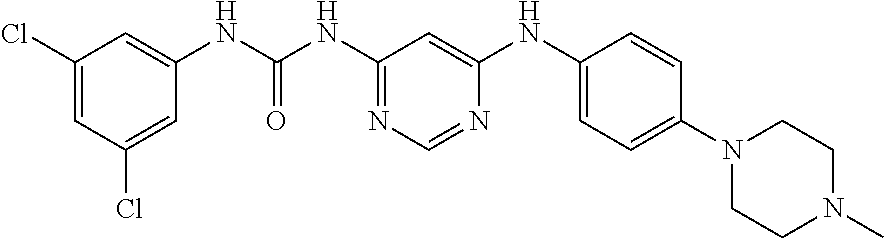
C1(Cl)=CC(Cl)=CC(NC(=O)NC2=NC=NC(NC3=CC=C(N4CCN(C)CC4)C=C3)=C2)=C1
